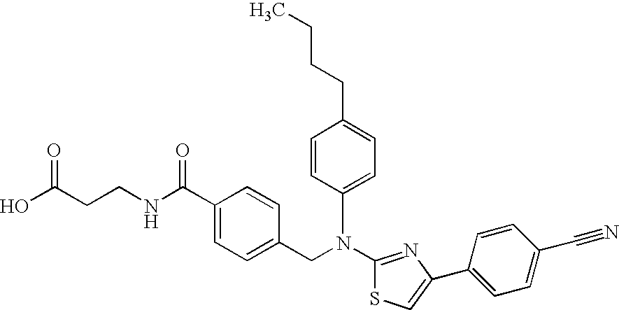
N(C1=NC(C2=CC=C(C#N)C=C2)=CS1)(CC1=CC=C(C(NCCC(O)=O)=O)C=C1)C1=CC=C(CCCC)C=C1
